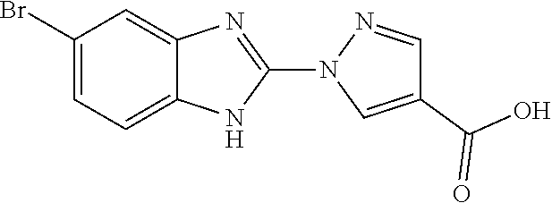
C1(C(=O)O)=CN(C2=NC3=CC(Br)=CC=C3N2)N=C1
